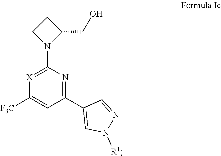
[R1]N1N=CC(C2=NC(N3C(CO)CC3)=[X]C([F3C])=C2)=C1
